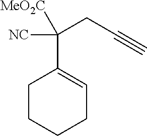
C1CCCC=C1C([NC])(CC#C)[MeO2C]
